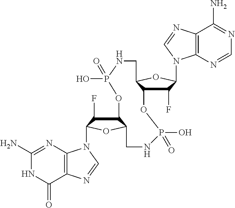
C1(N)=NC2=C(C(=O)N1)N=CN2C1C(F)C2C(O1)CNP(=O)(O)OC1C(F)C(N3C4=C(N=C3)C(N)=NC=N4)OC1CNP(O)(=O)O2
